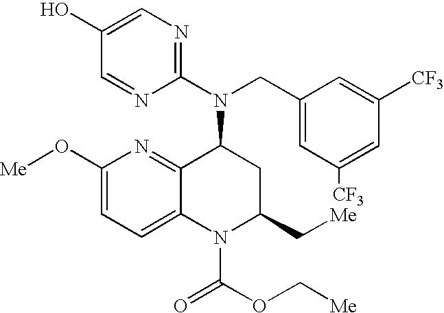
C1=C(O)C=NC(N(CC2=CC([CF3])=CC([CF3])=C2)C2C3=NC(O[Me])=CC=C3N(C(=O)OC[Me])C(C[Me])C2)=N1
